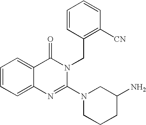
C1=CC=C2C(=C1)C(=O)N(CC1=C([CN])C=CC=C1)C(N1CCCC(N)C1)=N2
